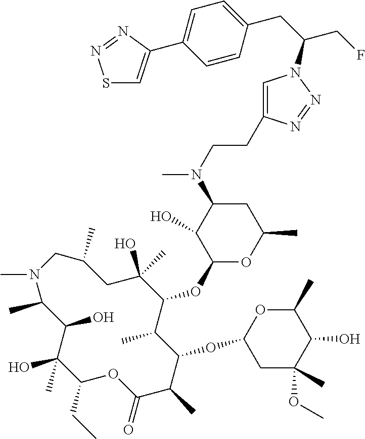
C1(O)(C)C(CC)OC(=O)C(C)C(OC2CC(OC)(C)C(O)C(C)O2)C(C)C(OC2OC(C)CC(N(C)CCC3=CN(C(CC4=CC=C(C5=CSN=N5)C=C4)CF)N=N3)C2O)C(O)(C)CC(C)CN(C)C(C)C1O
